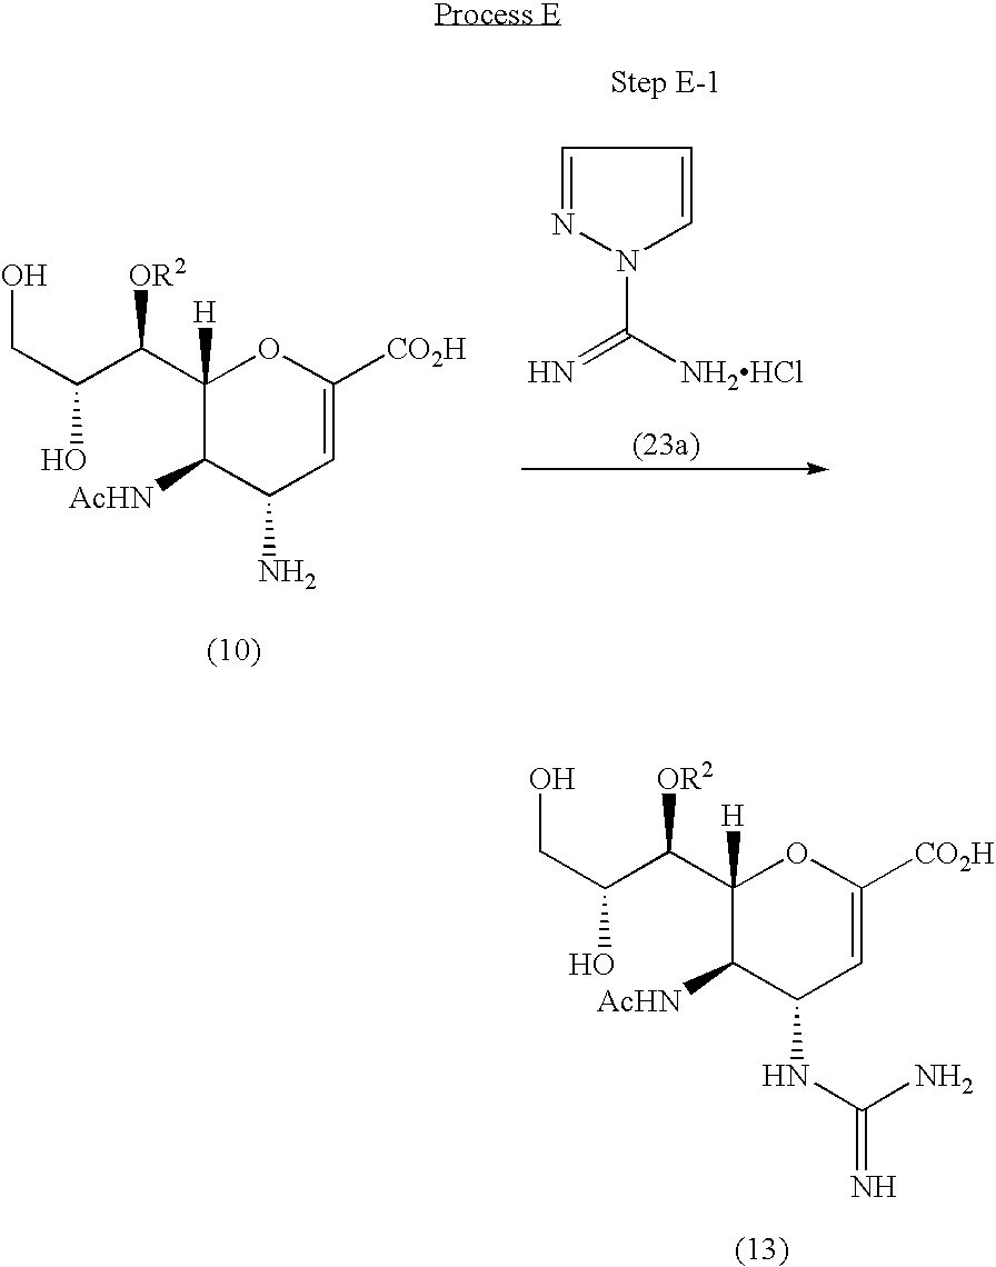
C1(C([OR2])C(O)CO)([H])C([AcHN])C(N)C=C([CO2H])O1.C(N1N=CC=C1)([NH2HCl])=N.C1(C([OR2])C(O)CO)([H])C([AcHN])C(NC(N)=N)C=C([CO2H])O1
